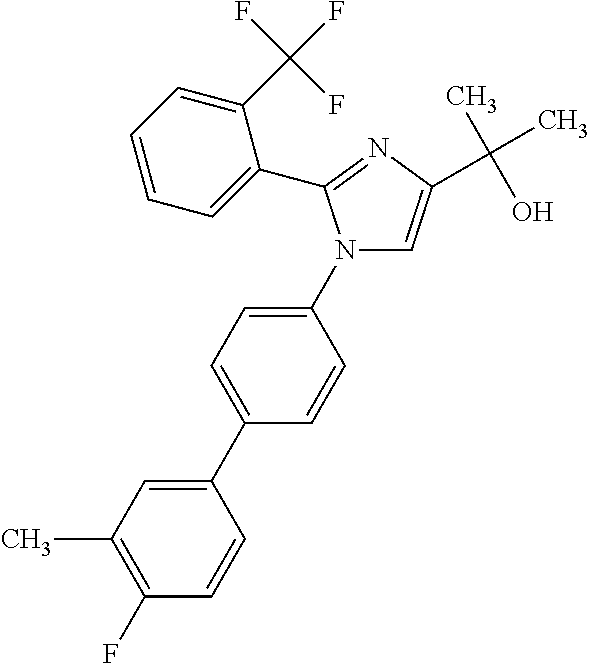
C1(F)=C(C)C=C(C2=CC=C(N3C=C(C(C)(O)C)N=C3C3=CC=CC=C3C(F)(F)F)C=C2)C=C1
